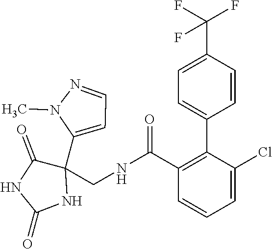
C1=CC=C(Cl)C(C2=CC=C(C(F)(F)F)C=C2)=C1C(NCC1(C2=CC=NN2C)C(=O)NC(=O)N1)=O
